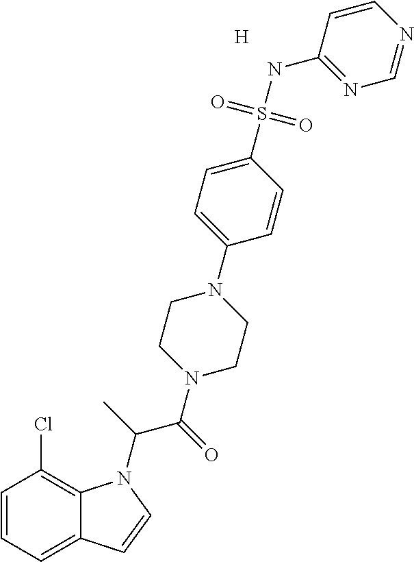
C1=CC=C2C(=C1Cl)N(C(C)C(=O)N1CCN(C3=CC=C(S(NC4=NC=NC=C4)(=O)=O)C=C3)CC1)C=C2.[H]
